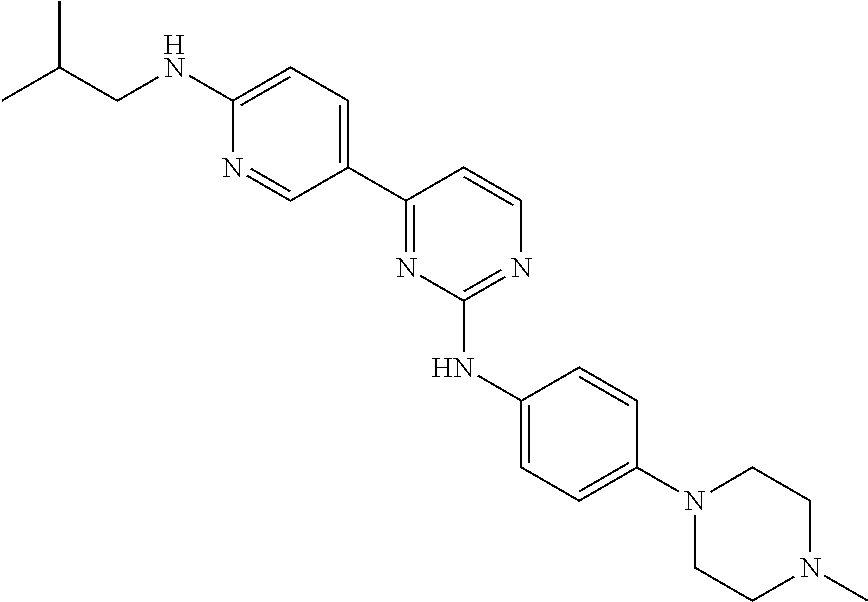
C1(C2=CC=C(NCC(C)C)N=C2)=NC(NC2=CC=C(N3CCN(C)CC3)C=C2)=NC=C1
